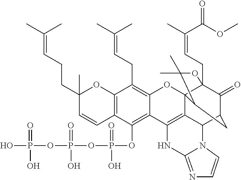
C12=C(C=CC(CCC=C(C)C)(C)O1)C(OP(OP(OP(O)(=O)O)(=O)O)(=O)O)=C1C(=C2CC=C(C)C)OC23C4(CC=C(C)C(OC)=O)C(=O)C(CC2C(C)(C)O4)C2C3=C1NC1=NC=CN21
